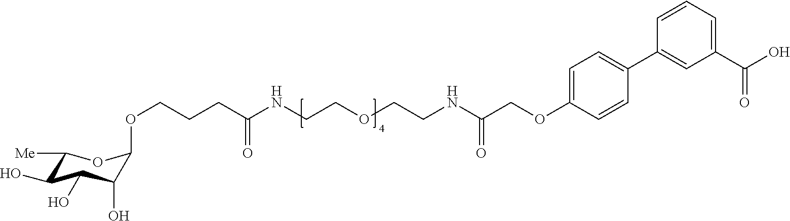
C1(C(O)=O)=CC=CC(C2=CC=C(OCC(NCCOCCNC(CCCOC3C(O)C(O)C(O)C([Me])O3)=O)=O)C=C2)=C1
